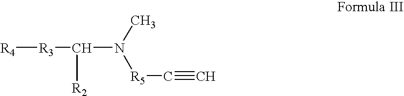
[R4][R3]C(N([R5]C#C)C)[R2]
